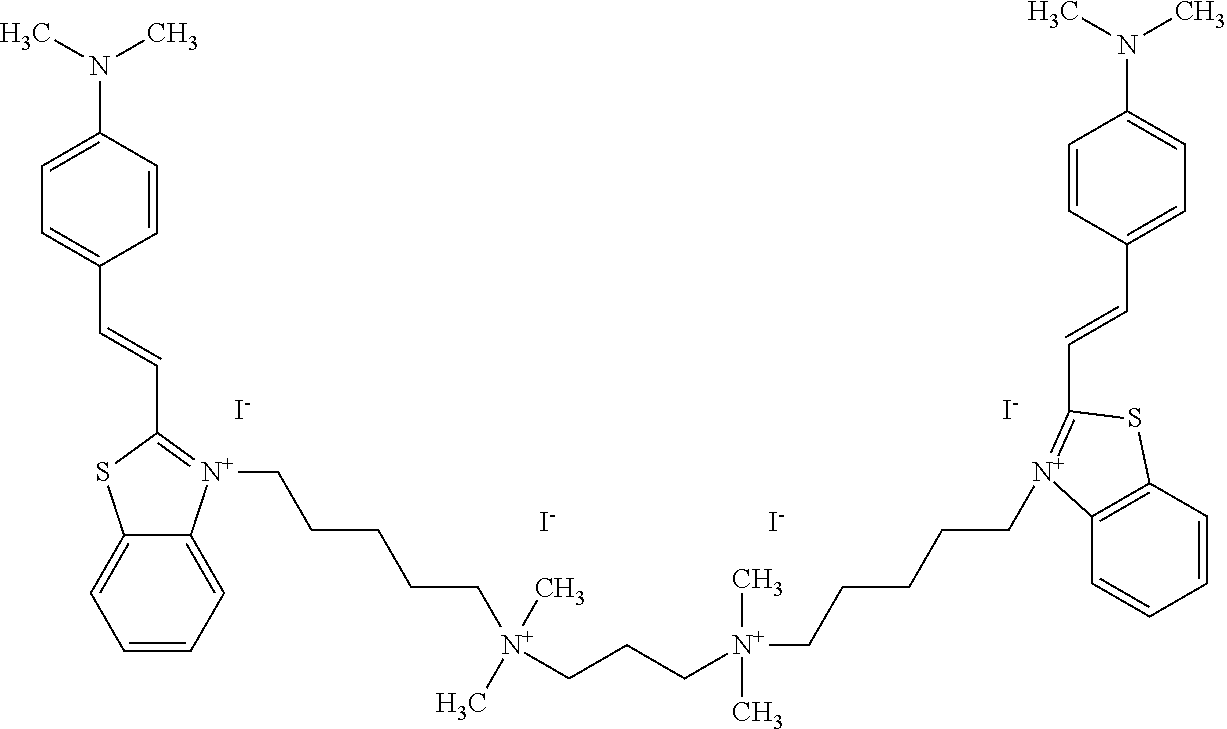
[I-].[I-].C1=CC=C2C(=C1)SC(C=CC1=CC=C(N(C)C)C=C1)=[N+]2CCCCC[N+](CCC[N+](CCCCC[N+]1=C(C=CC2=CC=C(N(C)C)C=C2)SC2=C1C=CC=C2)(C)C)(C)C.[I-].[I-]
